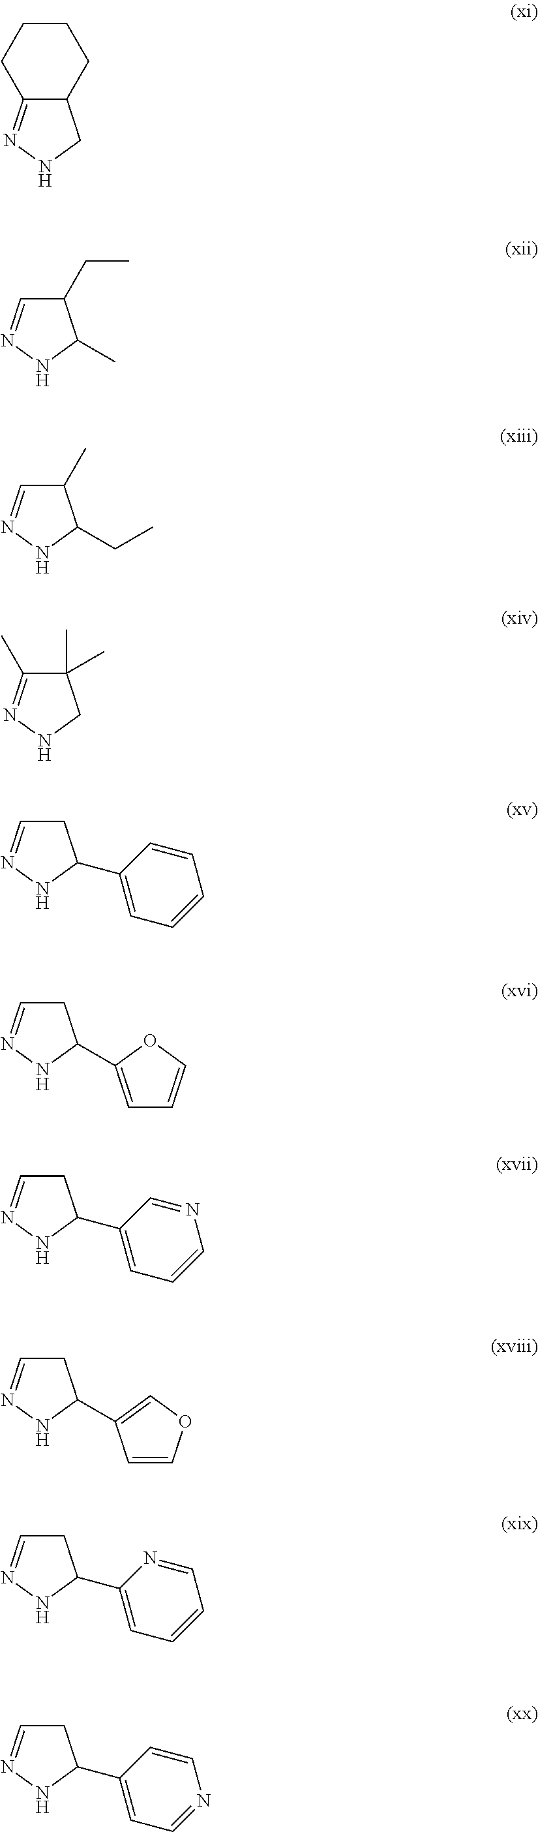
C12C(=NNC1)CCCC2.C1(CC)C=NNC1C.C1(C)C=NNC1CC.C1(C)(C)C(C)=NNC1.C1C=NNC1C1=CC=CC=C1.C1C=NNC1C1=CC=CO1.C1C=NNC1C1=CC=CN=C1.C1C=NNC1C1=COC=C1.C1C=NNC1C1=CC=CC=N1.C1C=NNC1C1=CC=NC=C1
